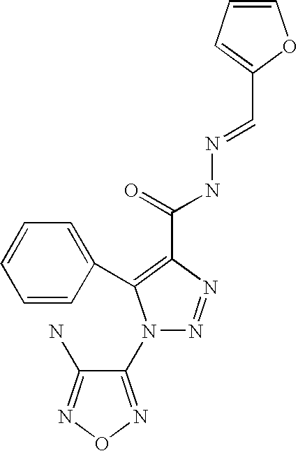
C1(N2N=NC(C(=O)NN=CC3=CC=CO3)=C2C2=CC=CC=C2)=NON=C1N
